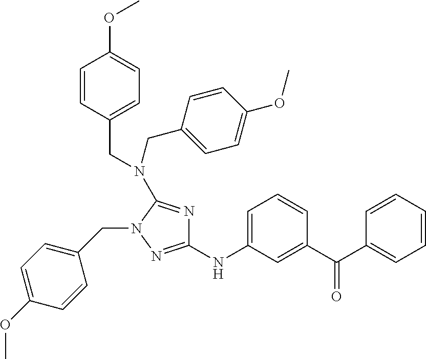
C1(NC2=CC=CC(C(=O)C3=CC=CC=C3)=C2)=NN(CC2=CC=C(OC)C=C2)C(N(CC2=CC=C(OC)C=C2)CC2=CC=C(OC)C=C2)=N1
